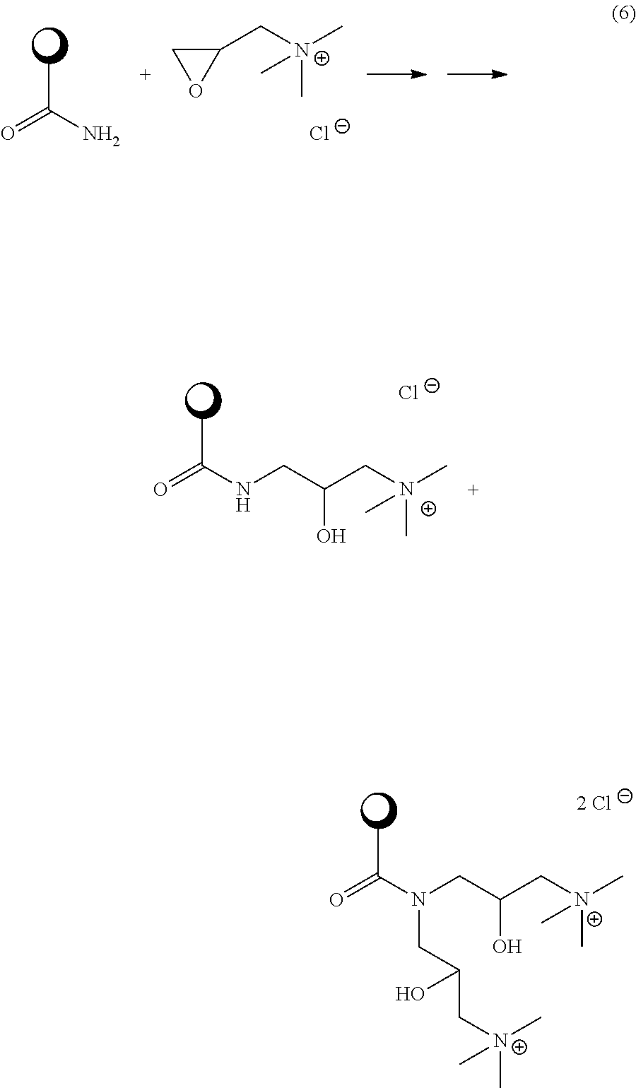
CC(N)=O.C1(C[N+](C)(C)C)CO1.[Cl-].CC(NCC(C[N+](C)(C)C)O)=O.[Cl-].CC(N(CC(C[N+](C)(C)C)O)CC(C[N+](C)(C)C)O)=O.[2 Cl]
